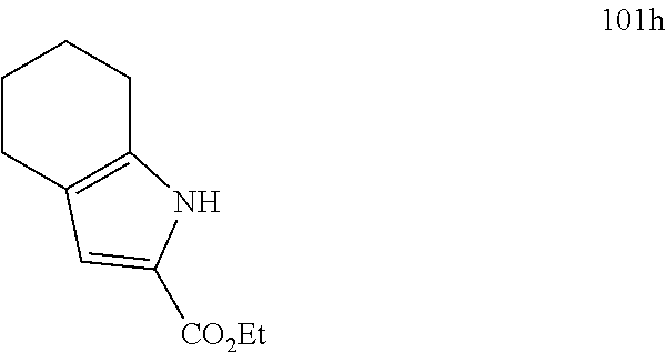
C1CC2=C(CC1)NC([CO2Et])=C2
